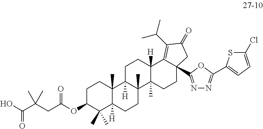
OC(C(CC(OC1C(C)(C)C2([H])C(C)(CC1)C1([H])C(C)(CC2)C2(C)C([H])(CC1)C1=C(C(C)C)C(=O)CC1(C1=NN=C(C3=CC=C(Cl)S3)O1)CC2)=O)(C)C)=O
